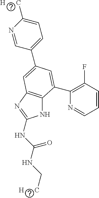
N1C2=C(N=C1NC(NC[H      C])=O)C=C(C1=CC=C([H      C])N=C1)C=C2C1=C(F)C=CC=N1
